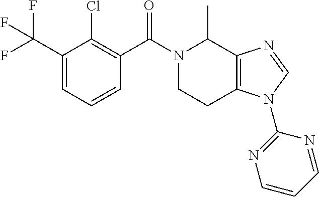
C1(C(F)(F)F)=CC=CC(C(N2CCC3=C(C2C)N=CN3C2=NC=CC=N2)=O)=C1Cl
